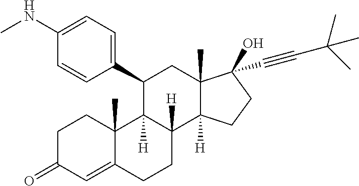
C1(C2C3([H])C([H])(C4([H])C(C)(C2)C(O)(C#CC(C)(C)C)CC4)CCC2=CC(=O)CCC32C)=CC=C(NC)C=C1
